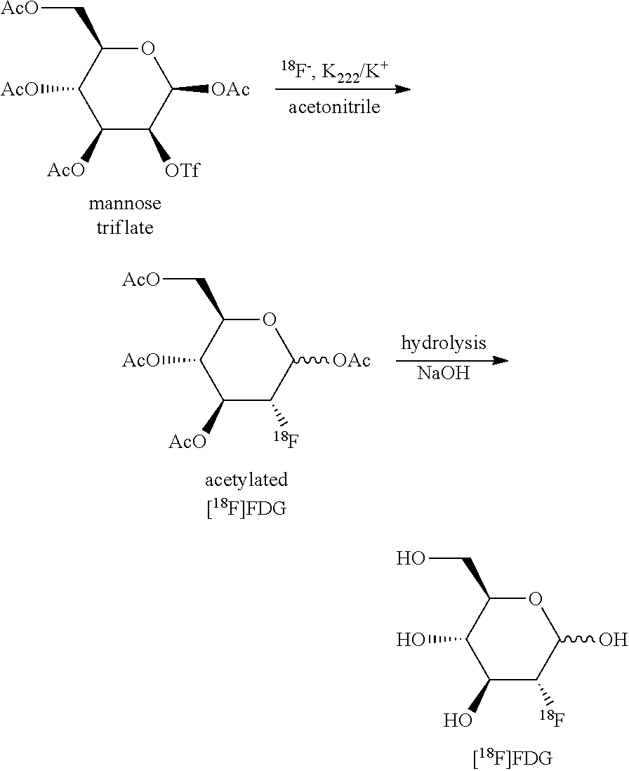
O1C(C[AcO])C([AcO])C([AcO])C([18F])C1[OAc].[NaOH].O1C(CO)C(O)C(O)C([18F])C1O.O1C(C[AcO])C([AcO])C([AcO])C([OTf])C1[OAc]
